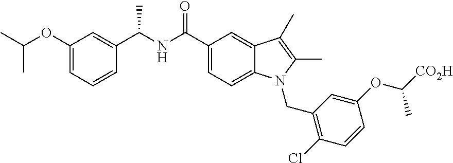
C1(OC(C)C)=CC=CC(C(NC(C2=CC=C3C(=C2)C(C)=C(C)N3CC2=C(Cl)C=CC(OC([CO2H])C)=C2)=O)C)=C1
